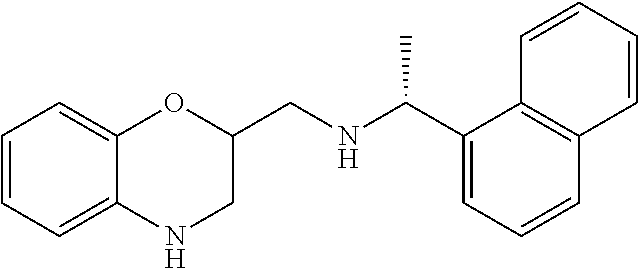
N1CC(CNC(C2=CC=CC3=C2C=CC=C3)C)OC2=CC=CC=C12
